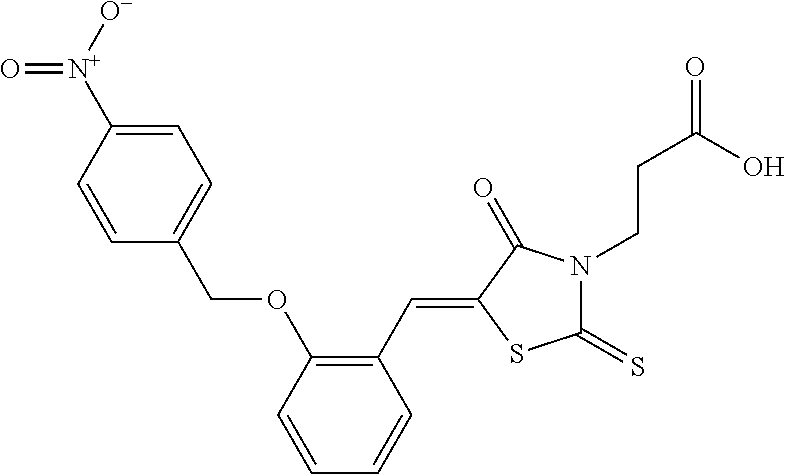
C1=CC(COC2=C(C=C3SC(=S)N(CCC(O)=O)C3=O)C=CC=C2)=CC=C1[N+]([O-])=O
